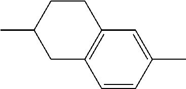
C1C(C)CC2=C(C1)C=C(C)C=C2
